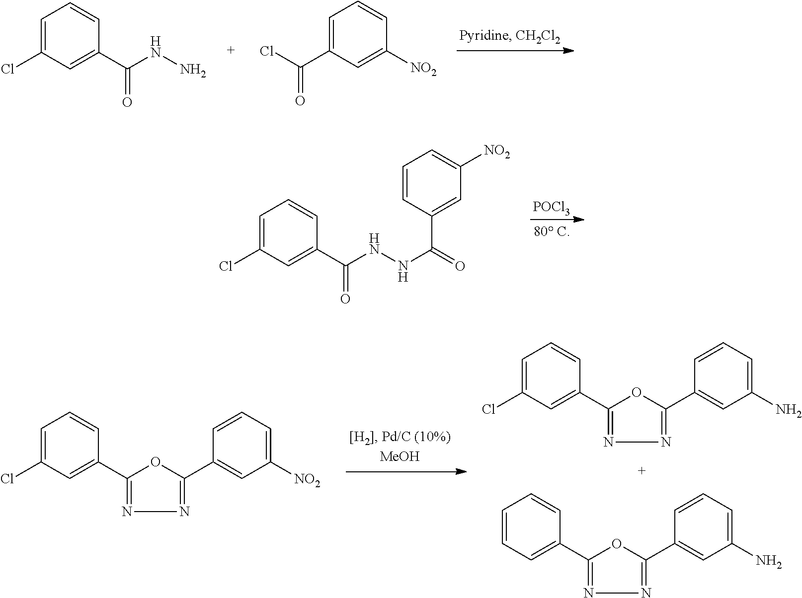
C1=C(Cl)C=C(C(NN)=O)C=C1.C1=C(C(Cl)=O)C=C([NO2])C=C1.C1=C(Cl)C=C(C(NNC(=O)C2=CC([NO2])=CC=C2)=O)C=C1.[POCl3].C1=C(Cl)C=C(C2=NN=C(C3=CC([NO2])=CC=C3)O2)C=C1.C1=C(Cl)C=C(C2=NN=C(C3=CC(N)=CC=C3)O2)C=C1.C1=CC=C(C2=NN=C(C3=CC(N)=CC=C3)O2)C=C1
